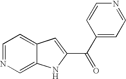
C1=NC=C2C(=C1)C=C(C(C1=CC=NC=C1)=O)N2
